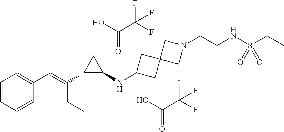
C1=CC=CC(C=C(C2C(NC3CC4(C3)CN(CCNS(C(C)C)(=O)=O)C4)C2)CC)=C1.C(=O)(O)C(F)(F)F.C(=O)(O)C(F)(F)F
